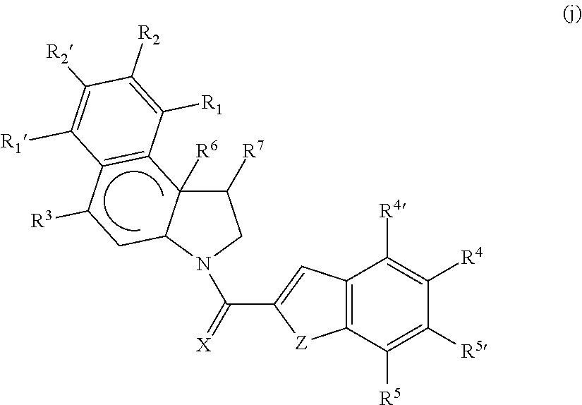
C1([R7])C2([R6])C(N(C(=[X])C3=CC4=C(C([R5])=C([R5])C([R4])=C4[R4])[Z]3)C1)CC([R3])C1=C2C([R1])=C([R2])C([R2])=C1[R1]
